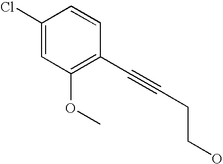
C1(Cl)=CC(OC)=C(C#CCCO)C=C1
